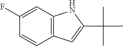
C12=C(C=C(F)C=C1)NC(C(C)(C)C)=C2
